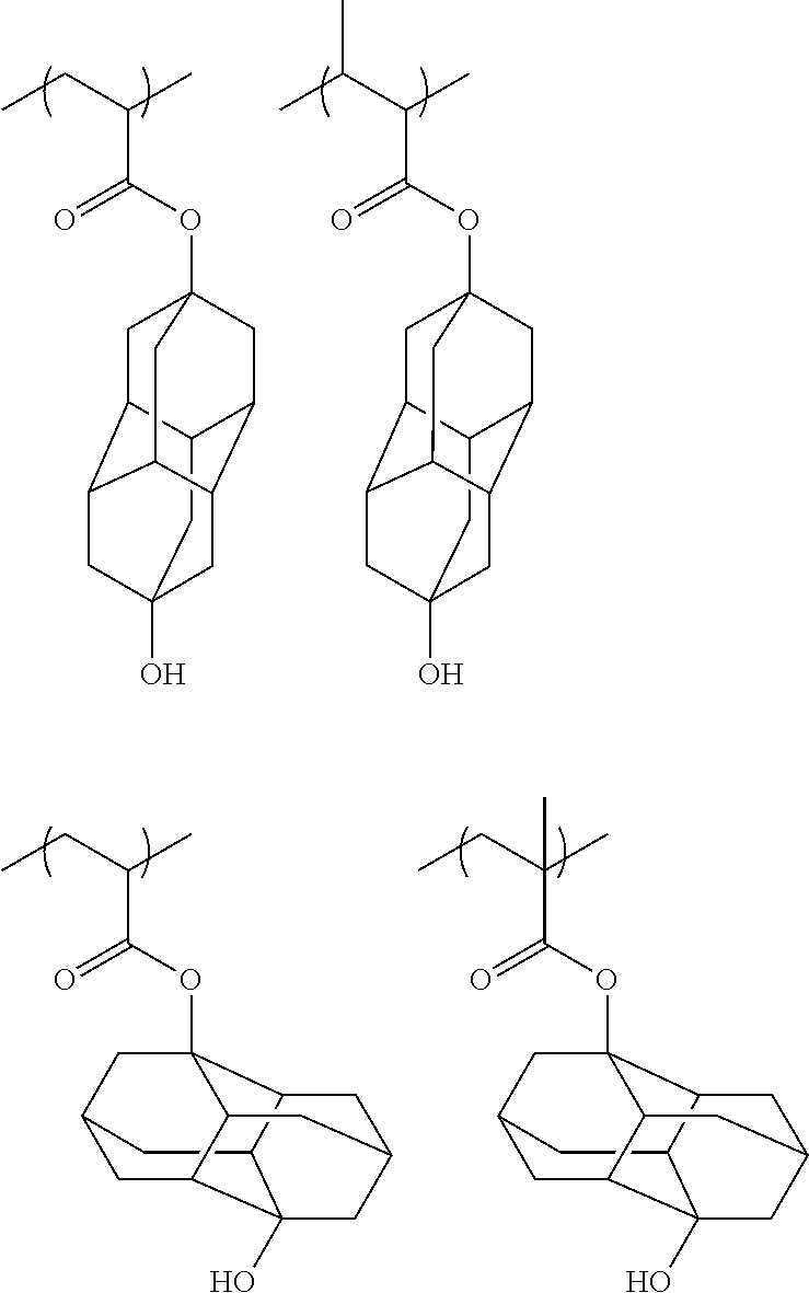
C12CC3(O)CC4C1CC1(OC(C(C(C)C)C)=O)CC2C(C4C1)C3.C12CC3(O)CC4C1CC1(OC(C(CC)C)=O)CC2C(C4C1)C3.C1C2CC3(OC(C(CC)C)=O)C4C(C5(O)C1C3CC(C4)C5)C2.C1C2CC3(OC(C(CC)(C)C)=O)C4C(C5(O)C1C3CC(C4)C5)C2
